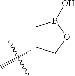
C1B(O)OCC1C
